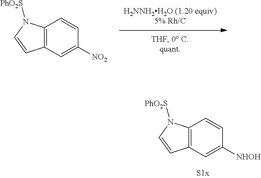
C12=C(C=C([NHOH])C=C1)C=CN2[PhO2S].C12=C(C=C([NO2])C=C1)C=CN2[PhO2S]
